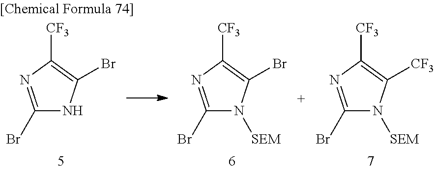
C1(Br)=NC([CF3])=C(Br)N1.C1(Br)=NC([CF3])=C(Br)N1[SEM].C1(Br)=NC([CF3])=C([CF3])N1[SEM]
